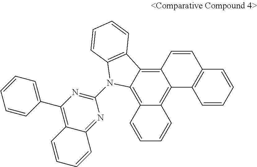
C12=C3C(=C4C(=C1C1=C(C=C2)C=CC=C1)C=CC=C4)N(C1=NC(C2=CC=CC=C2)=C2C(=N1)C=CC=C2)C1=C3C=CC=C1
